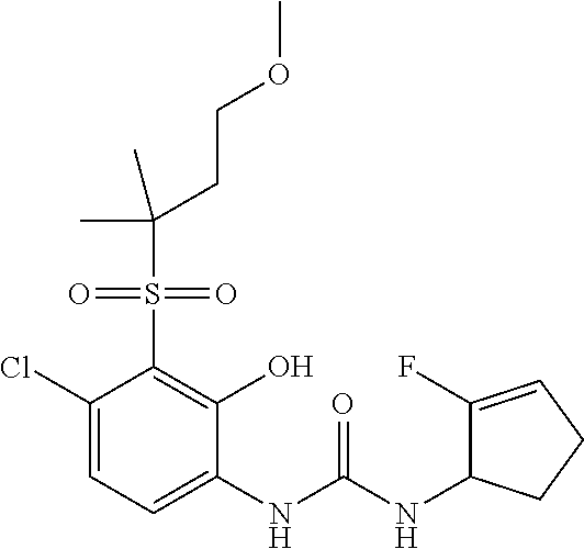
C1(Cl)=CC=C(NC(NC2C(F)=CCC2)=O)C(O)=C1S(=O)(=O)C(C)(CCOC)C
